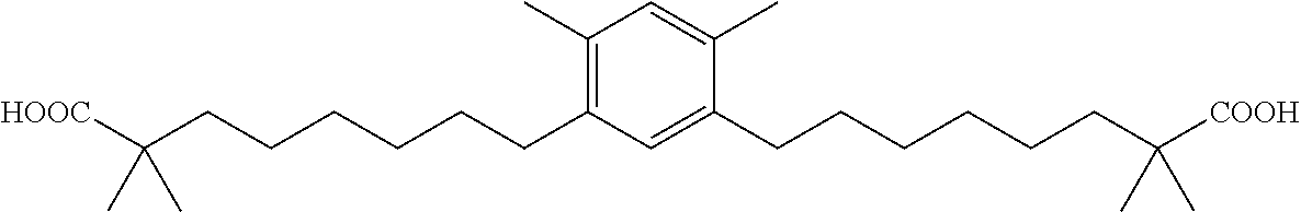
C1(C)=C(CCCCCCC([HOOC])(C)C)C=C(CCCCCCC([COOH])(C)C)C(C)=C1
